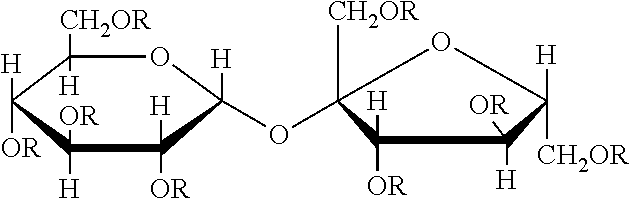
C1([CH2OR])([H])C([H])([OR])C([H])([OR])C([H])([OR])C([H])(OC2([CH2OR])C([OR])([H])C([H])([OR])C([CH2OR])([H])O2)O1
